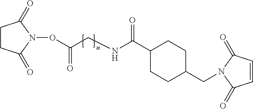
N1(OC(CNC(C2CCC(CN3C(=O)C=CC3=O)CC2)=O)=O)C(=O)CCC1=O
